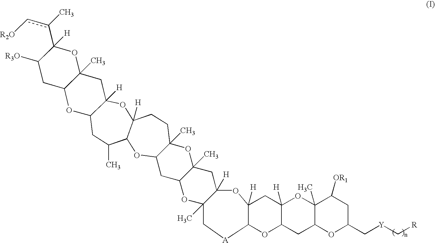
C12([H])OC3([H])CCC4(C)OC5(C)CC6([H])OC7([H])CC8([H])C(OC7[A]CC6(C)OC5CC4OC3C(C)CC1OC1C(C)(C2)OC(c(c[R2O])C)([H])C([R3O])C1)CC1C(C)(O8)C([OR1])CC(C[Y]C[R])O1
